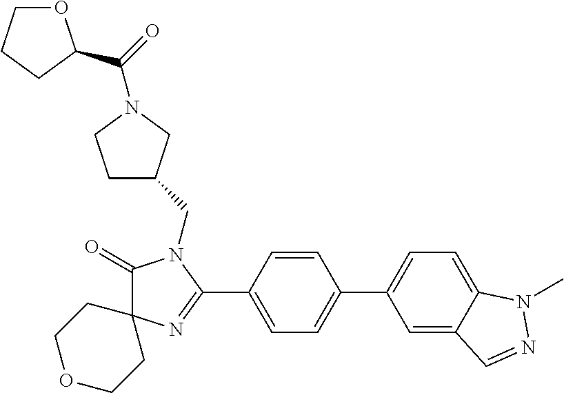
C1(=O)N(CC2CCN(C(=O)C3OCCC3)C2)C(C2=CC=C(C3=CC=C4C(=C3)C=NN4C)C=C2)=NC12CCOCC2
